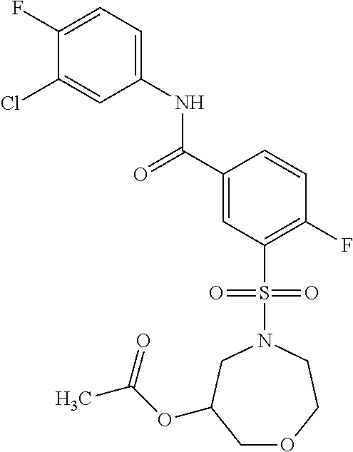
C(C1=CC(S(N2CCOCC(OC(C)=O)C2)(=O)=O)=C(F)C=C1)(=O)NC1=CC=C(F)C(Cl)=C1
